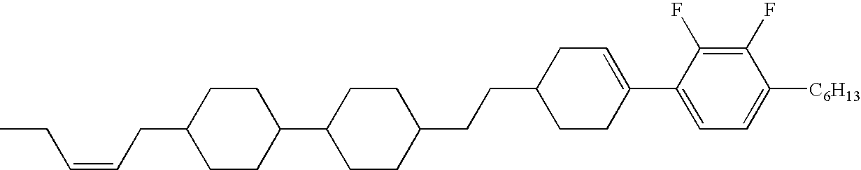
C1(F)=C(F)C(C2=CCC(CCC3CCC(C4CCC(CC=CCC)CC4)CC3)CC2)=CC=C1[C6H13]
